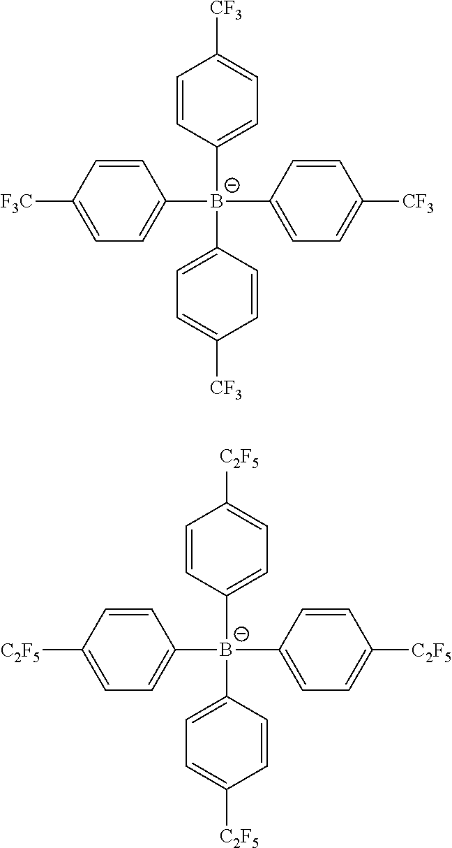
C1=CC([B-](C2=CC=C([CF3])C=C2)(C2=CC=C([F3C])C=C2)C2=CC=C([CF3])C=C2)=CC=C1[CF3].C1=CC([B-](C2=CC=C([C2F5])C=C2)(C2=CC=C([C2F5])C=C2)C2=CC=C([C2F5])C=C2)=CC=C1[C2F5]
